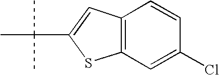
C1=CC2=C(C=C1Cl)SC(C(C)(C)C)=C2
